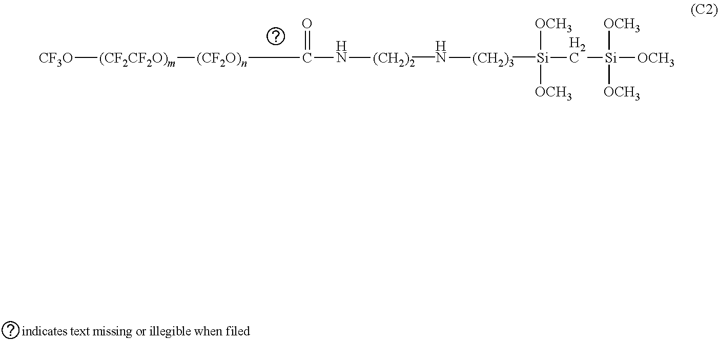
[CF3O][(CF2CF2O)m][(CF2O)n]CC(N[(CH2)2])=O.N[(CH2)3].[Si](C[Si]([OCH3])([OCH3])[OCH3])([OCH3])[OCH3]
